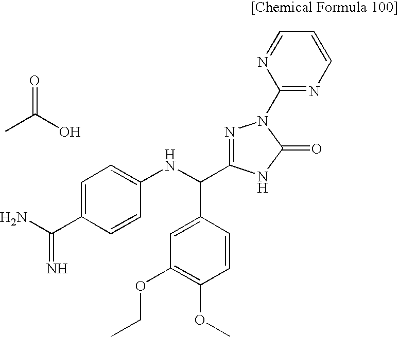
CC(O)=O.NC(C1=CC=C(NC(C2=CC(OCC)=C(OC)C=C2)C2=NN(C3=NC=CC=N3)C(=O)N2)C=C1)=N
